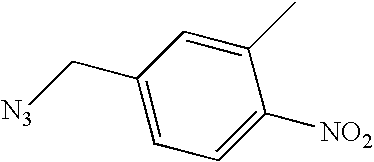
C1=C(C)C([NO2])=CC=C1C[N3]
